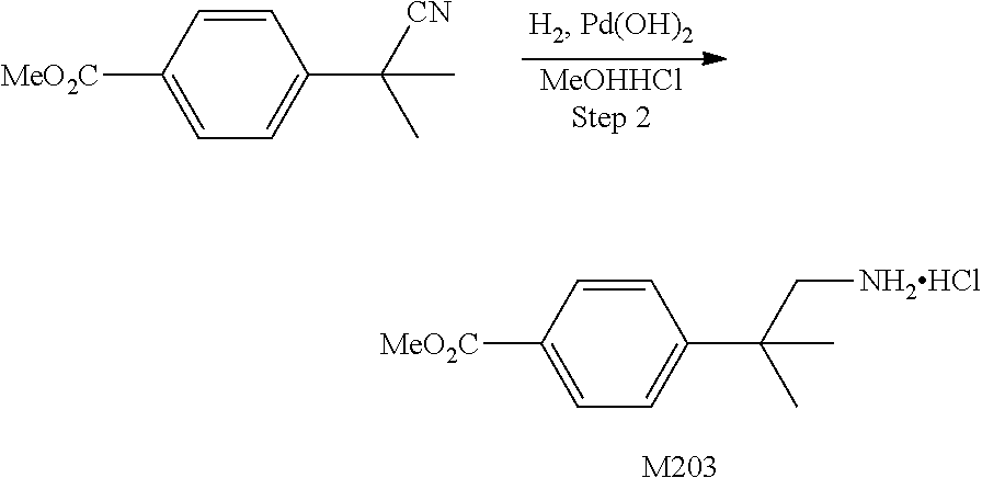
C1=CC([MeO2C])=CC=C1C(C[NH2HCl])(C)C.[M203].C1=CC([MeO2C])=CC=C1C([CN])(C)C.[MeOHHClStep 2]
